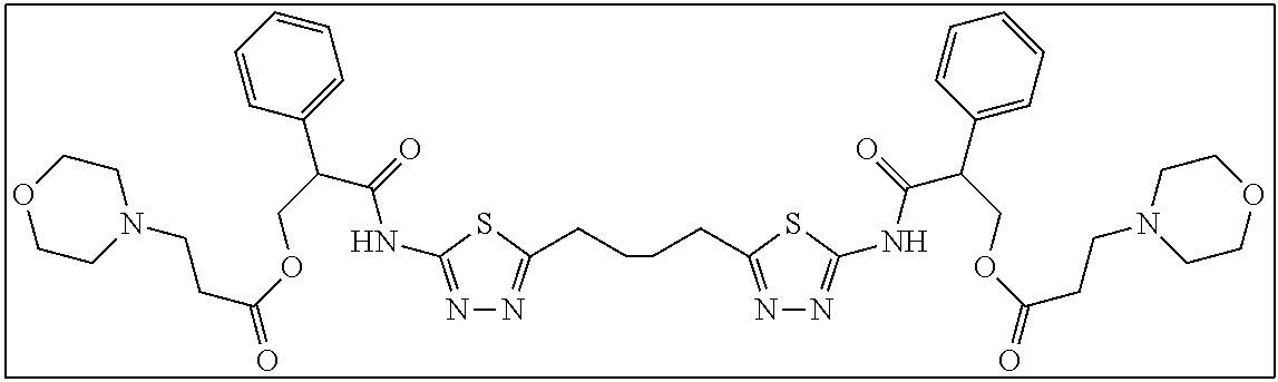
N1=C(NC(C(COC(=O)CCN2CCOCC2)C2=CC=CC=C2)=O)SC(CCCCC2=NN=C(NC(C(COC(=O)CCN3CCOCC3)C3=CC=CC=C3)=O)S2)=N1
